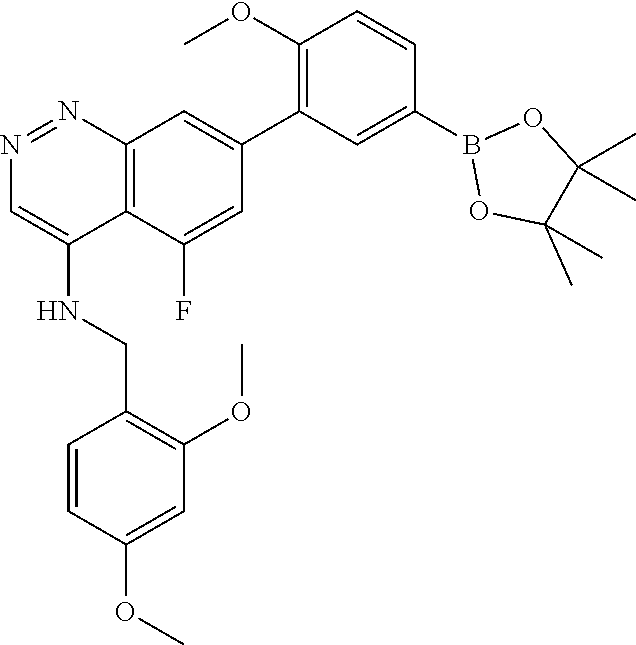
O(C)C1=CC(OC)=C(CNC2=CN=NC3=C2C(F)=CC(C2=C(OC)C=CC(B4OC(C)(C)C(C)(C)O4)=C2)=C3)C=C1
